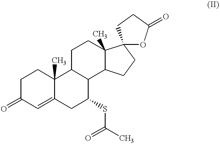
C1C(=O)C=C2C(C)(C1)C1C(C(SC(C)=O)C2)C2C(C)(CC1)C1(CC2)OC(=O)CC1
